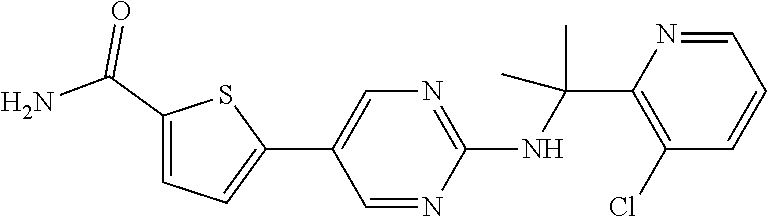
C1(C2=CN=C(NC(C)(C)C3=C(Cl)C=CC=N3)N=C2)=CC=C(C(N)=O)S1
